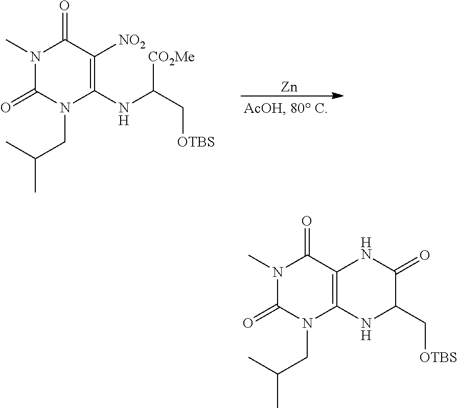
N1(C)C(=O)N(CC(C)C)C(NC(C[OTBS])[CO2Me])=C([NO2])C1=O.[Zn].N1(C)C(=O)N(CC(C)C)C2=C(C1=O)NC(=O)C(C[OTBS])N2
